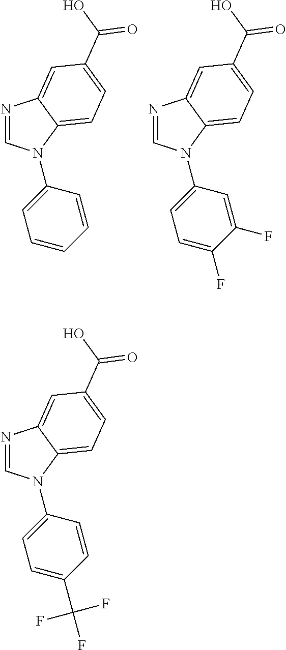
N1=CN(C2=CC=CC=C2)C2=CC=C(C(O)=O)C=C12.N1=CN(C2=CC=C(F)C(F)=C2)C2=CC=C(C(O)=O)C=C12.N1=CN(C2=CC=C(C(F)(F)F)C=C2)C2=CC=C(C(O)=O)C=C12
